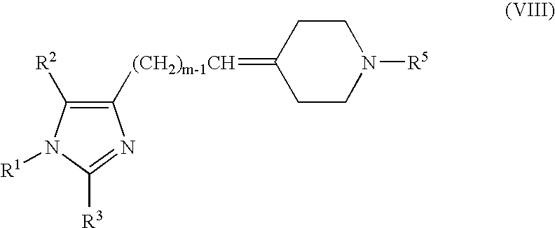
C1([(CH2)m-1CH]=C2CCN([R5])CC2)=C([R2])N([R1])C([R3])=N1
